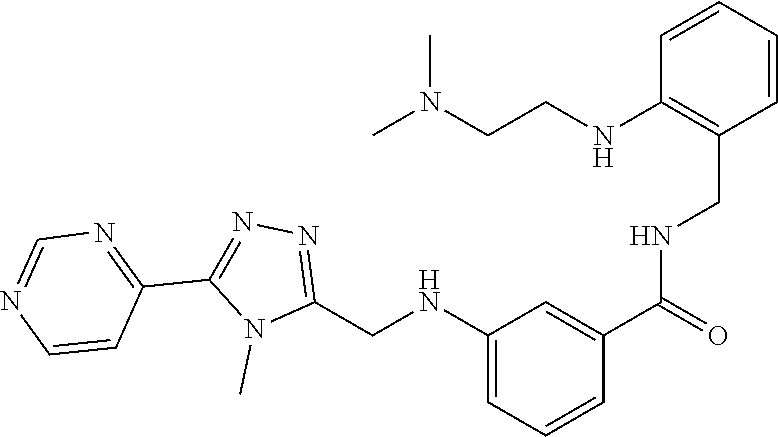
N1(C)C(CNC2=CC=CC(C(=O)NCC3=C(NCCN(C)C)C=CC=C3)=C2)=NN=C1C1=NC=NC=C1
